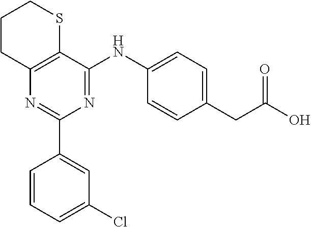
N1=C(NC2=CC=C(CC(O)=O)C=C2)C2=C(N=C1C1=CC(Cl)=CC=C1)CCCS2
